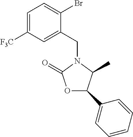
C1=C([F3C])C=C(CN2C(C)C(C3=CC=CC=C3)OC2=O)C(Br)=C1
